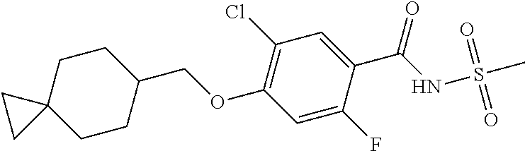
O(C1=C(Cl)C=C(C(=O)NS(C)(=O)=O)C(F)=C1)CC1CCC2(CC1)CC2
